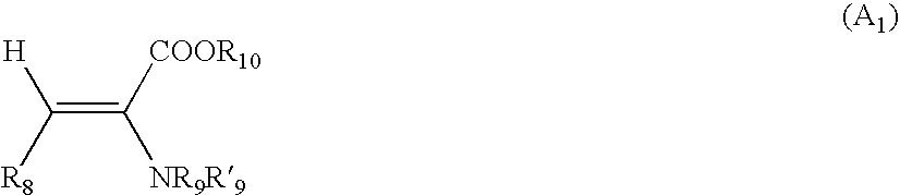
[H]C(=C([COOR10])[NR9R9])[R8]
